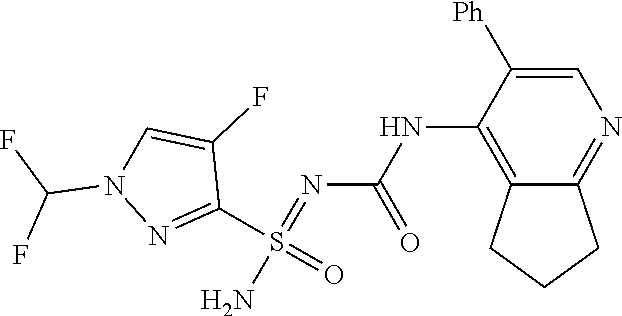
C1(NC(N=S(=O)(N)C2=NN(C(F)F)C=C2F)=O)=C2CCCC2=NC=C1[Ph]
